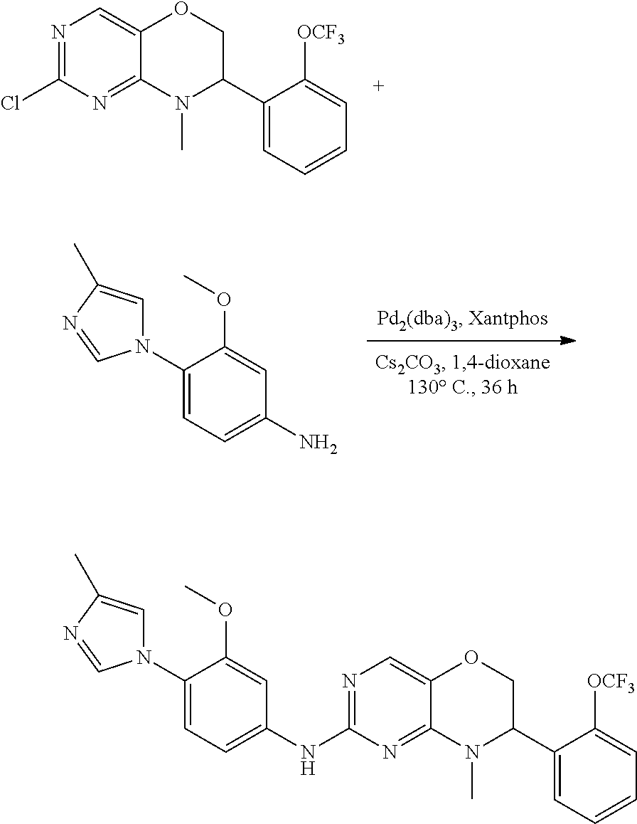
NC1=CC=C(N2C=C(C)N=C2)C(OC)=C1.N1=C(Cl)N=C2C(=C1)OCC(C1=CC=CC=C1[OCF3])N2C.N1=C(NC2=CC=C(N3C=C(C)N=C3)C(OC)=C2)N=C2C(=C1)OCC(C1=CC=CC=C1[OCF3])N2C
